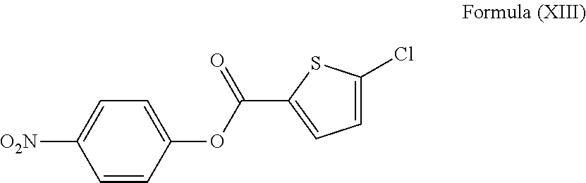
C1=C([O2N])C=CC(OC(C2=CC=C(Cl)S2)=O)=C1
